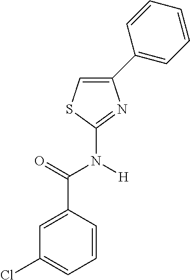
C1=CC(C(=O)N([H])C2=NC(C3=CC=CC=C3)=CS2)=CC(Cl)=C1
